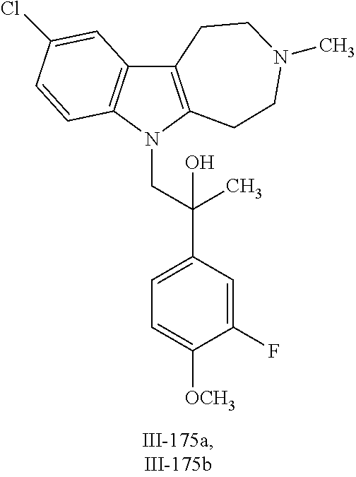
C12=C(N(CC(C3=CC=C([OCH3])C(F)=C3)(O)C)C3=C1C=C(Cl)C=C3)CCN(C)CC2
